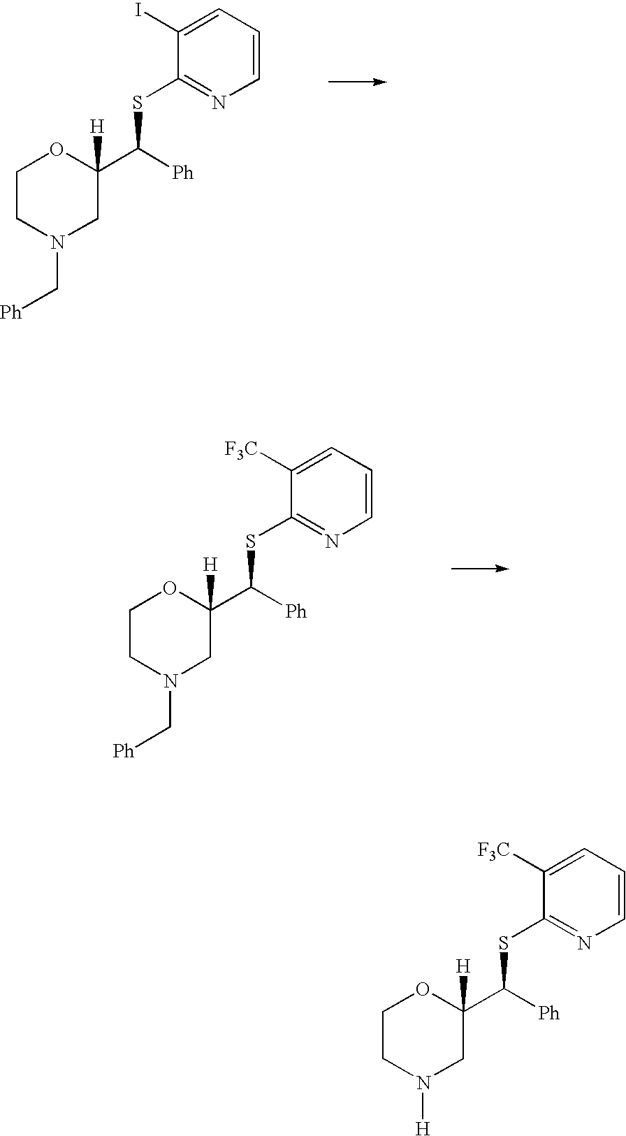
C1CN(C[Ph])CC([H])(C([Ph])SC2=NC=CC=C2I)O1.C1CN(C[Ph])CC([H])(C([Ph])SC2=NC=CC=C2[F3C])O1.C1CN([H])CC([H])(C([Ph])SC2=NC=CC=C2[F3C])O1
